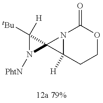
N12C([H])(CCOC1=O)C21C([tBu])([H])N1[PhtN]
